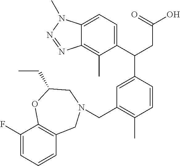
C1(C(CC(=O)O)C2=CC(CN3CC4=C(C(F)=CC=C4)OC(CC)C3)=C(C)C=C2)=CC=C2C(=C1C)N=NN2C
